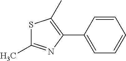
S1C(C)=NC(C2=CC=CC=C2)=C1C
